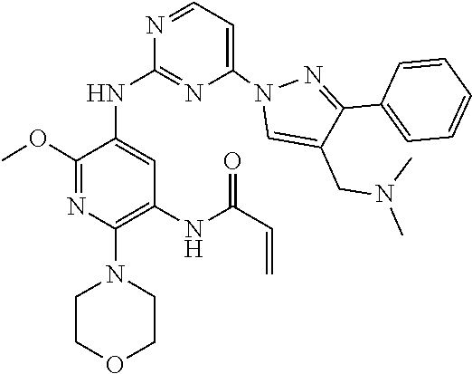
C1(OC)=NC(N2CCOCC2)=C(NC(C=C)=O)C=C1NC1=NC(N2C=C(CN(C)C)C(C3=CC=CC=C3)=N2)=CC=N1
